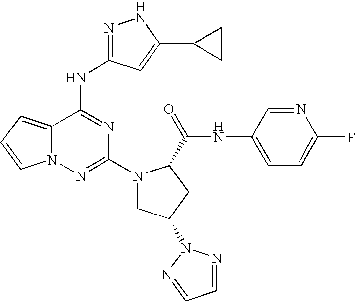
C12=CC=CN1N=C(N1CC(N3N=CC=N3)CC1C(NC1=CC=C(F)N=C1)=O)N=C2NC1=NNC(C2CC2)=C1
